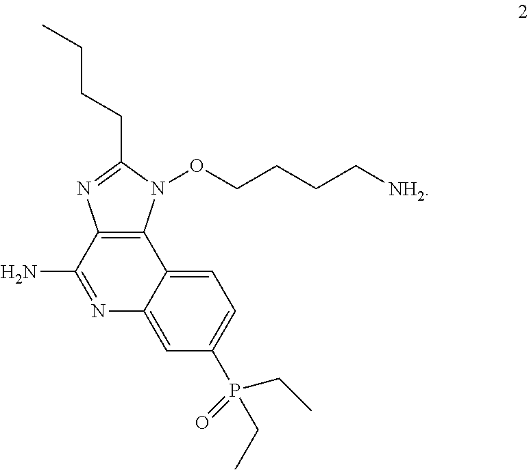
C12=C(N(OCCCC[NH2])C(CCCC)=N1)C1=CC=C(P(=O)(CC)CC)C=C1N=C2N
